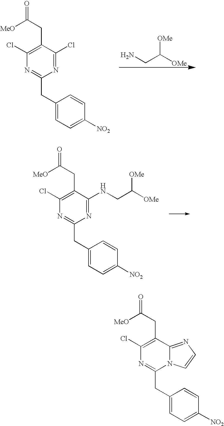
NCC([OMe])[OMe].C1(Cl)=C(CC([MeO])=O)C(Cl)=NC(CC2=CC=C([NO2])C=C2)=N1.C1(Cl)=C(CC([MeO])=O)C(NCC([OMe])[OMe])=NC(CC2=CC=C([NO2])C=C2)=N1.C1(Cl)=C(CC([MeO])=O)C2=NC=CN2C(CC2=CC=C([NO2])C=C2)=N1
